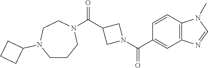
C(C1CN(C(=O)C2=CC3=C(C=C2)N(C)C=N3)C1)(=O)N1CCN(C2CCC2)CCC1
